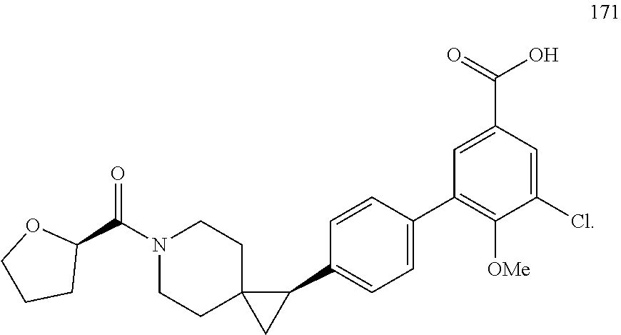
O=C(N1CCC2(CC1)CC2C1=CC=C(C2=C([OMe])C(Cl)=CC(C(=O)O)=C2)C=C1)C1OCCC1
